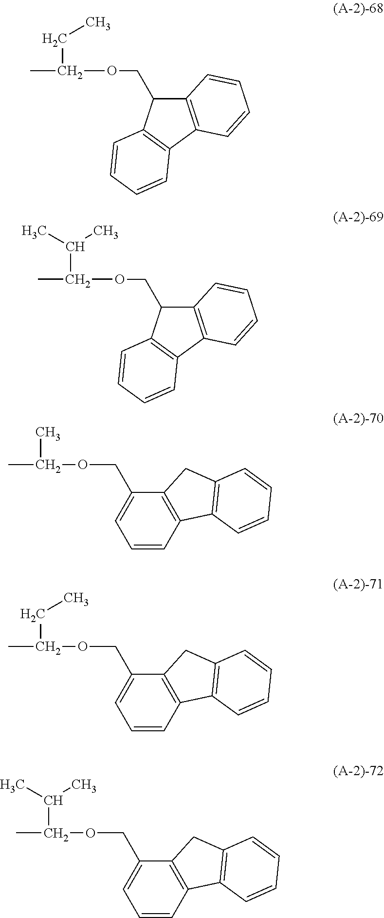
C(C)(OCC1C2=C(C3=C1C=CC=C3)C=CC=C2)CC.C(C)(OCC1C2=C(C3=C1C=CC=C3)C=CC=C2)C(C)C.C(C)(C)OCC1=CC=CC2=C1CC1=C2C=CC=C1.C(C)(CC)OCC1=CC=CC2=C1CC1=C2C=CC=C1.C(C)(C(C)C)OCC1=CC=CC2=C1CC1=C2C=CC=C1
